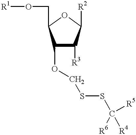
C1(OCSSC([R5])([R6])[R4])C([R3])C([R2])OC1CO[R1]
